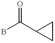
BC(C1CC1)=O
